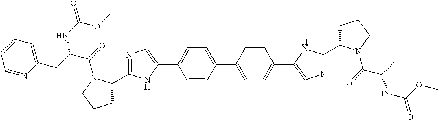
C1=CC(C2=CC=C(C3=CN=C(C4CCCN4C(=O)C(C)NC(OC)=O)N3)C=C2)=CC=C1C1=CN=C(C2CCCN2C(=O)C(CC2=CC=CC=N2)NC(=O)OC)N1
